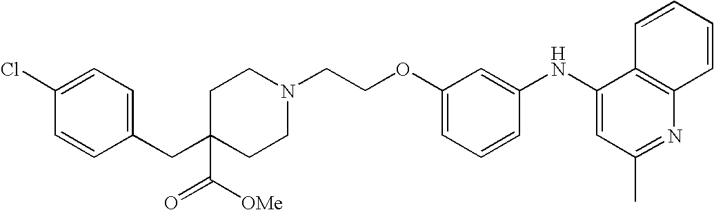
N1(CCOC2=CC=CC(NC3=CC(C)=NC4=C3C=CC=C4)=C2)CCC(CC2=CC=C(Cl)C=C2)(C([OMe])=O)CC1
